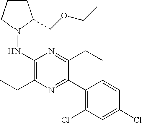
N(C1=C(CC)N=C(C2=C(Cl)C=C(Cl)C=C2)C(CC)=N1)N1CCCC1COCC
